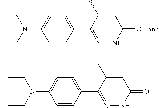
C1=CC(C2=NNC(=O)CC2C)=CC=C1N(CC)CC.C1=CC(C2=NNC(=O)CC2C)=CC=C1N(CC)CC
